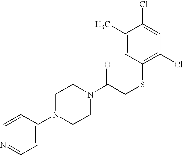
C1(N2CCN(C(CSC3=C(Cl)C=C(Cl)C(C)=C3)=O)CC2)=CC=NC=C1
